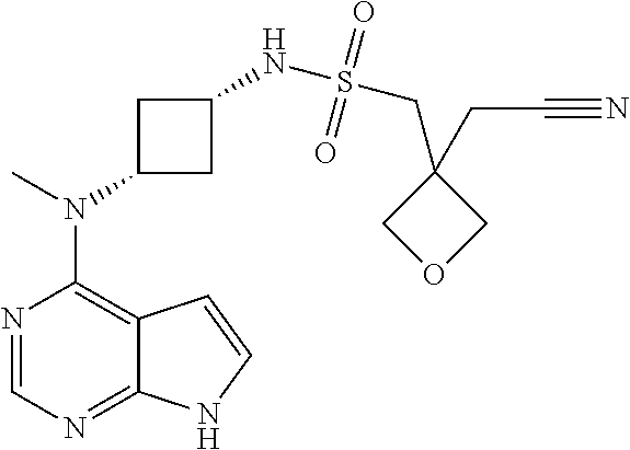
N1=CN=C2C(=C1N(C)C1CC(NS(=O)(CC3(CC#N)COC3)=O)C1)C=CN2
